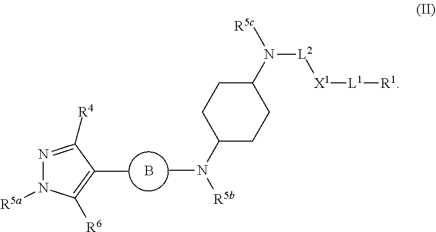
C1(N([R5b])C)CCC(N([R5c])[L2][X1][L1][R1])CC1.N1=C([R4])C(C)=C([R6])N1[R5a].B
